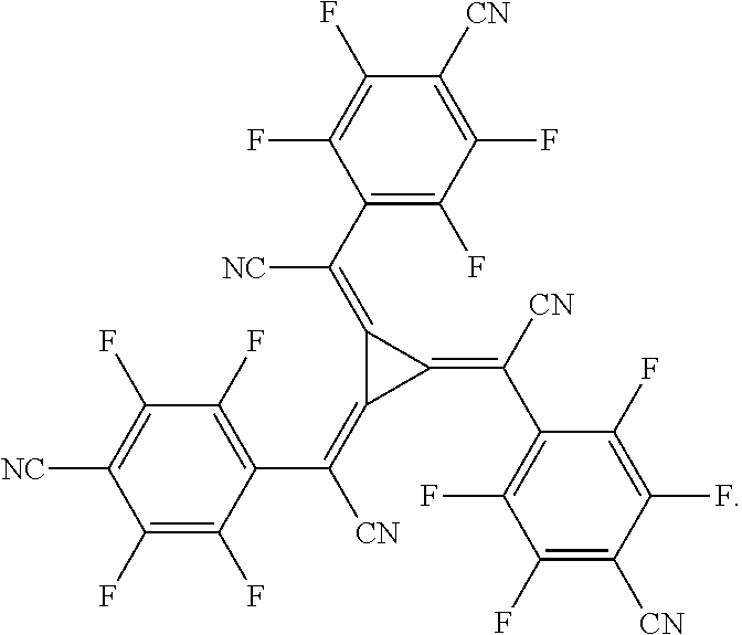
C1(F)=C(F)C(C(=C2C(=C(C3=C(F)C(F)=C([CN])C(F)=C3F)[NC])C2=C([CN])C2=C(F)C(F)=C([CN])C(F)=C2F)[CN])=C(F)C(F)=C1[NC]
